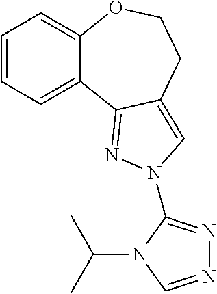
C1=CC=C2C(=C1)OCCC1=CN(C3=NN=CN3C(C)C)N=C21
